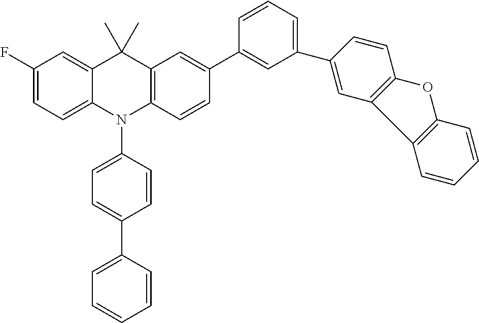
C1(F)=CC=C2C(=C1)C(C)(C)C1=C(N2C2=CC=C(C3=CC=CC=C3)C=C2)C=CC(C2=CC(C3=CC4=C(C=C3)OC3=C4C=CC=C3)=CC=C2)=C1
